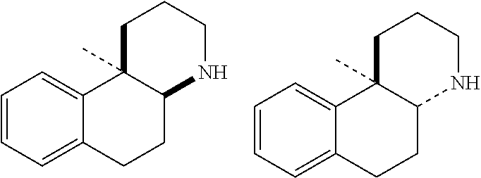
C1=CC=C2C(=C1)C1(C)C(CC2)NCCC1.C1=CC=C2C(=C1)C1(C)C(CC2)NCCC1
